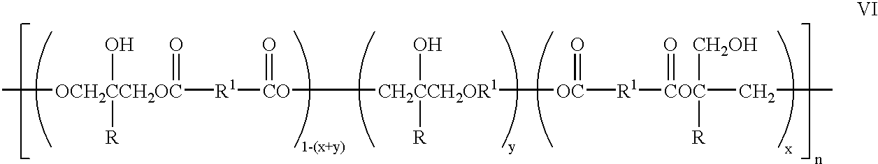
C[OCH2CCH2OC]([R1][CO]([CH2CCH2OR1]([OC]([R1][COC](CC)(=O)([CH2OH])[R])=O)(O)[R])=O)(=O)(O)[R]
